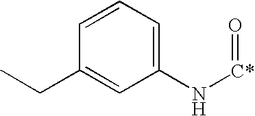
C1=CC=C(N[C*]=O)C=C1CC
